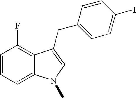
C1=CC=C2C(=C1F)C(CC1=CC=C(I)C=C1)=CN2C
